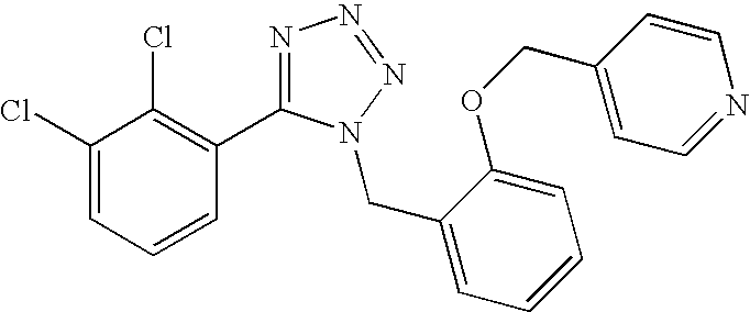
C1(Cl)=CC=CC(C2=NN=NN2CC2=CC=CC=C2OCC2=CC=NC=C2)=C1Cl
